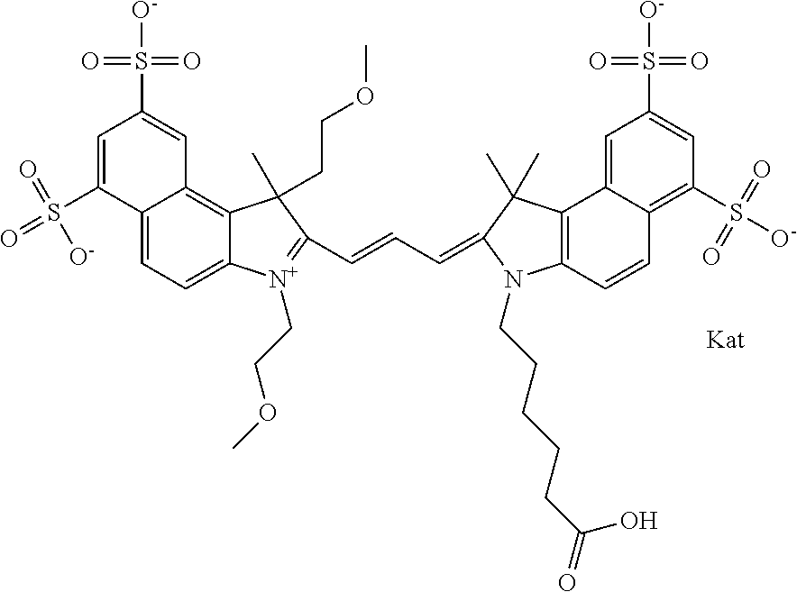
C12=CC=C3C(=C1C=C(S([O-])(=O)=O)C=C2S([O-])(=O)=O)C(C)(CCOC)C(C=CC=C1N(CCCCCC(=O)O)C2=C(C4=CC(S([O-])(=O)=O)=CC(S([O-])(=O)=O)=C4C=C2)C1(C)C)=[N+]3CCOC
